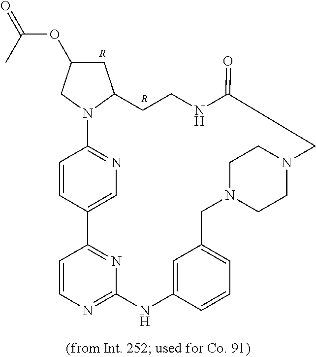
[R].[R].C1C(OC(=O)C)CN2C1CCNC(=O)CN1CCN(CC3=CC=CC(=C3)NC3=NC=CC(=N3)C3=CN=C2C=C3)CC1
